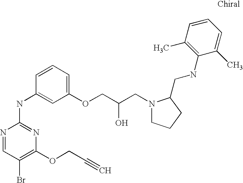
N1=CC(Br)=C(OCC#C)N=C1NC1=CC(OCC(CN2CCCC2CNC2=C(C)C=CC=C2C)O)=CC=C1
